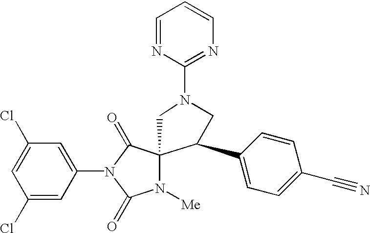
C1=C(Cl)C=C(N2C(=O)C3(N([Me])C2=O)CN(C2=NC=CC=N2)CC3C2=CC=C(C#N)C=C2)C=C1Cl
